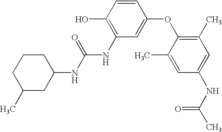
C1(O)=C(NC(=O)NC2CC(C)CCC2)C=C(OC2=C(C)C=C(NC(C)=O)C=C2C)C=C1
